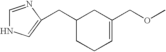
C1(CC2=CNC=N2)CCC=C(COC)C1
